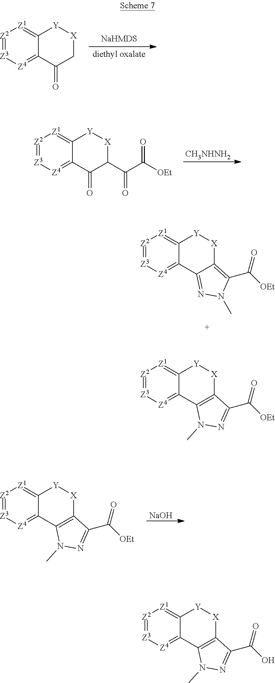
[Z2]1=[Z3][Z4]=C2C(=[Z1]1)[Y][X]CC2=O.[CH3NHNH2].[Z2]1=[Z3][Z4]=C2C(=[Z1]1)[Y][X]C(C(C([OEt])=O)=O)C2=O.[Z2]1=[Z3][Z4]=C2C(=[Z1]1)[Y][X]C1=C(C([OEt])=O)N(C)N=C21.[NaOH].[Z2]1=[Z3][Z4]=C2C(=[Z1]1)[Y][X]C1=C2N(C)N=C1C([OEt])=O.[Z2]1=[Z3][Z4]=C2C(=[Z1]1)[Y][X]C1=C2N(C)N=C1C([OEt])=O.[Z2]1=[Z3][Z4]=C2C(=[Z1]1)[Y][X]C1=C2N(C)N=C1C(O)=O
